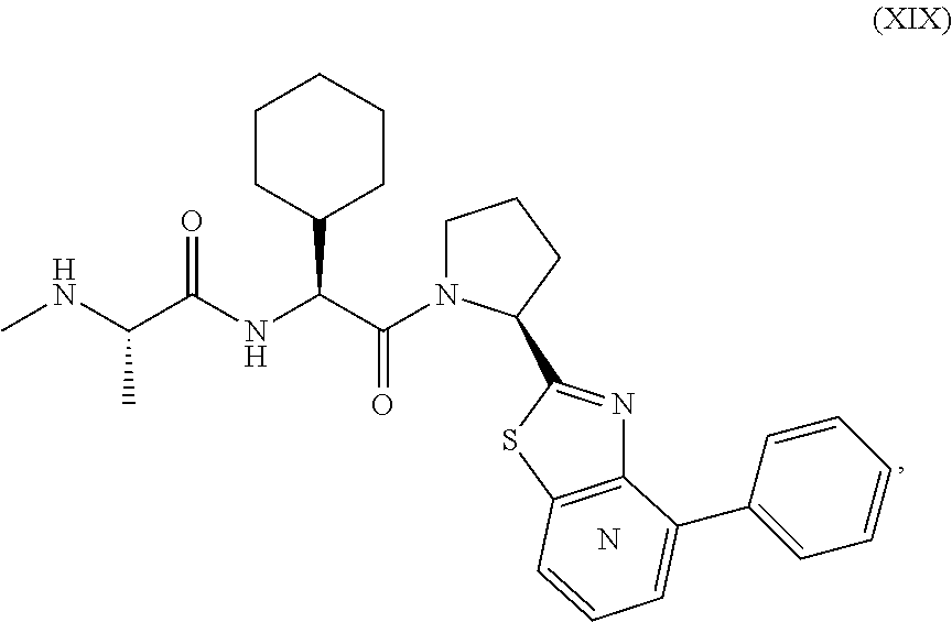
C1N(C(C(NC(C(NC)C)=O)C2CCCCC2)=O)C(C2=NC3=C(S2)C=CC=C3C2=CC=CC=C2)CC1.N
